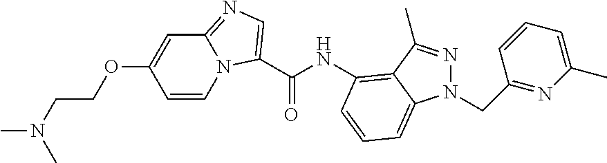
C1=CN2C(=NC=C2C(NC2=C3C(C)=NN(CC4=NC(C)=CC=C4)C3=CC=C2)=O)C=C1OCCN(C)C
